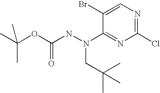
CC(C)(OC(=O)NN(CC(C)(C)C)C1=NC(Cl)=NC=C1Br)C
